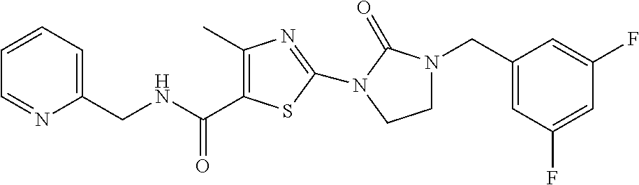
C1=CC=C(CNC(=O)C2=C(C)N=C(N3C(=O)N(CC4=CC(F)=CC(F)=C4)CC3)S2)N=C1
